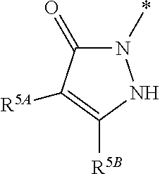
N1(*)C(=O)C([R5A])=C([R5B])N1
